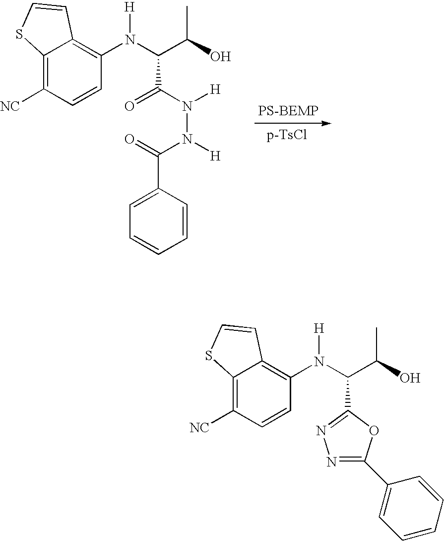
C12=C([NC])C=CC(N(C(C(C)O)C3=NN=C(C4=CC=CC=C4)O3)[H])=C1C=CS2.[PS-BEMP].C12=C([NC])C=CC(N(C(C(O)C)C(N([H])N([H])C(=O)C3=CC=CC=C3)=O)[H])=C1C=CS2
